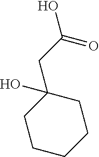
C1(O)(CC(O)=O)CCCCC1
